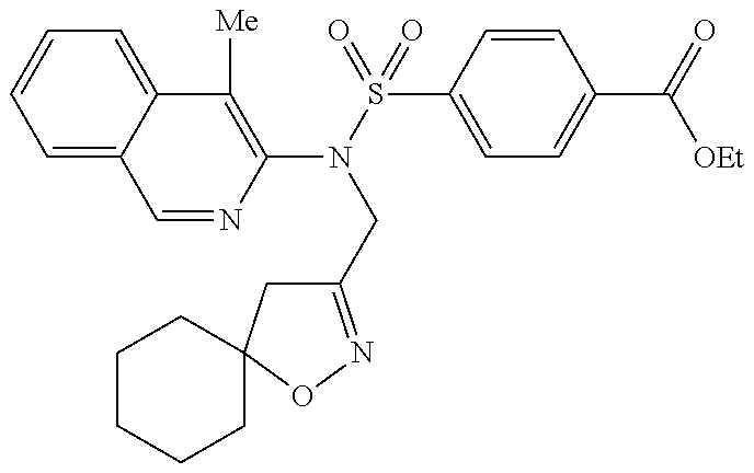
C1=NC(N(S(=O)(=O)C2=CC=C(C(=O)[OEt])C=C2)CC2=NOC3(C2)CCCCC3)=C([Me])C2=CC=CC=C12
